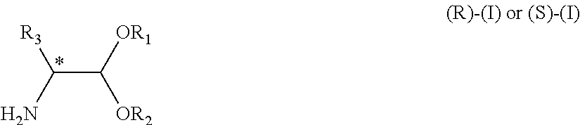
C(C([OR1])[OR2])(N)[R3]
